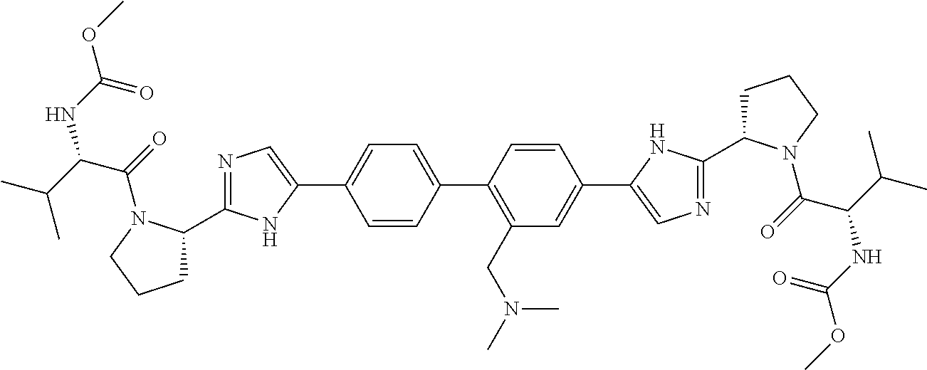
C1C(C2=NC=C(C3=CC=C(C4=C(CN(C)C)C=C(C5=CN=C(C6CCCN6C(=O)C(C(C)C)NC(OC)=O)N5)C=C4)C=C3)N2)N(C(=O)C(C(C)C)NC(OC)=O)CC1
